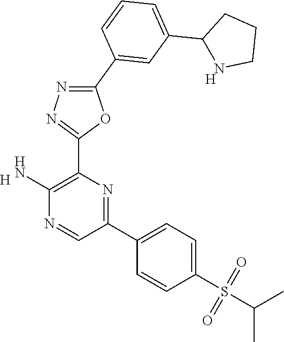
C1(S(C(C)C)(=O)=O)=CC=C(C2=NC(C3=NN=C(C4=CC(C5NCCC5)=CC=C4)O3)=C(N)N=C2)C=C1.[H].[H]
